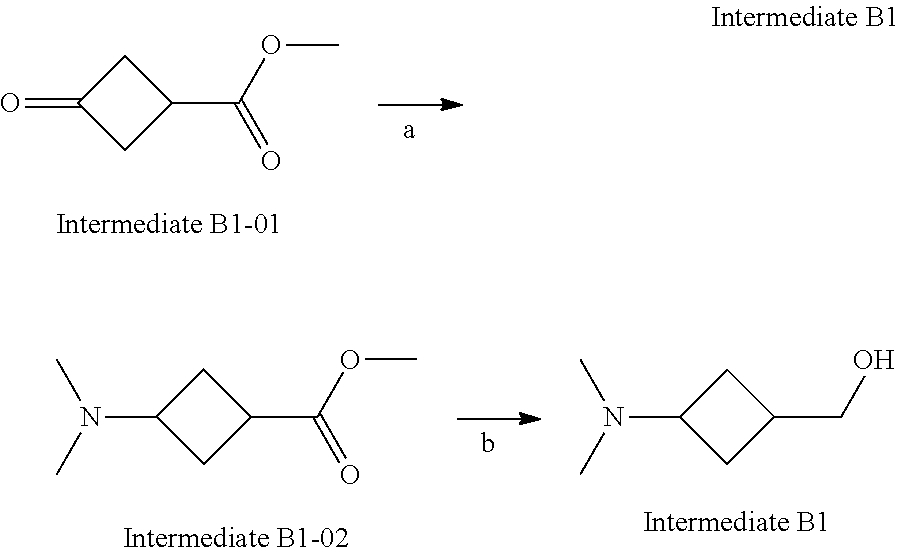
C1C(=O)CC1C(OC)=O.C1C(N(C)C)CC1C(OC)=O.C1C(N(C)C)CC1CO
